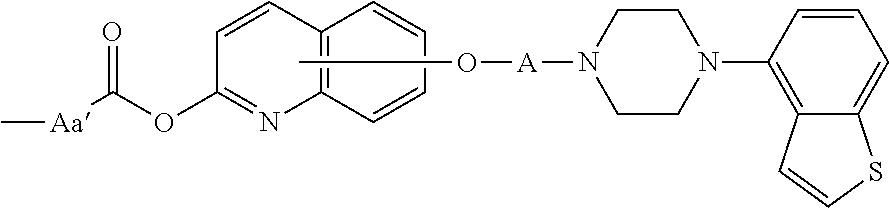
C1(OC([Aa]C)=O)=NC2=C(C=C1)C=CC=C2.CO[A]N1CCN(C2=C3C(=CC=C2)SC=C3)CC1
